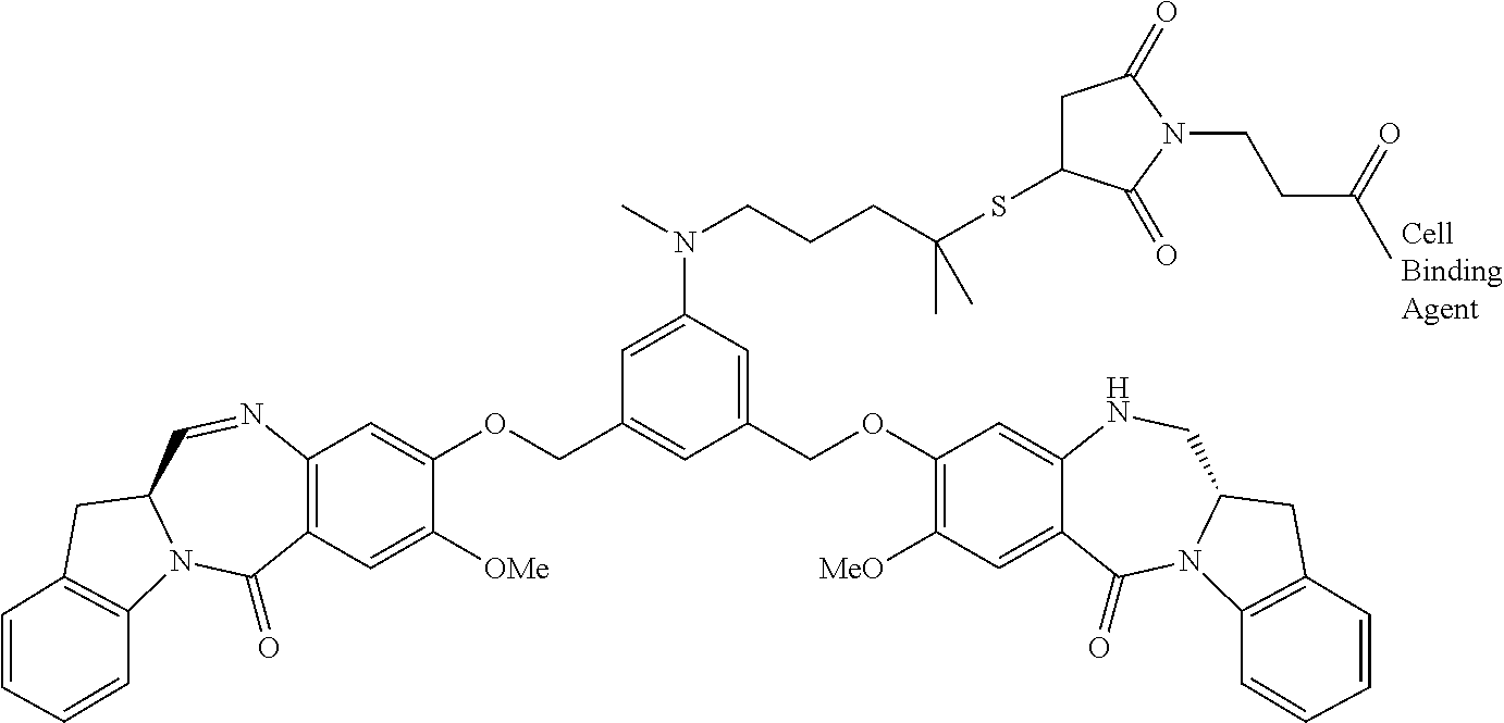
C12=C(C=C([OMe])C(OCC3=CC(COC4=C([MeO])C=C5C(=C4)NCC4N(C5=O)C5=C(C4)C=CC=C5)=CC(N(CCCC(SC4CC(=O)N(CCC(C)=O)C4=O)(C)C)C)=C3)=C1)C(=O)N1C(C=N2)CC2=C1C=CC=C2
